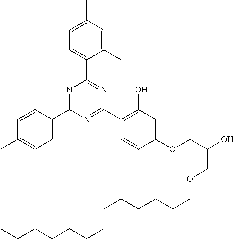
C1(C)=CC(C)=CC=C1C1=NC(C2=CC=C(C)C=C2C)=NC(C2=C(O)C=C(OCC(O)COCCCCCCCCCCCCC)C=C2)=N1
